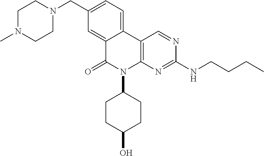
C1(CN2CCN(C)CC2)=CC=C2C(=C1)C(=O)N(C1CCC(O)CC1)C1=C2C=NC(NCCCC)=N1
